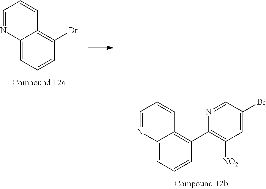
C1=NC2=CC=CC(C3=C([NO2])C=C(Br)C=N3)=C2C=C1.C1=NC2=CC=CC(Br)=C2C=C1
